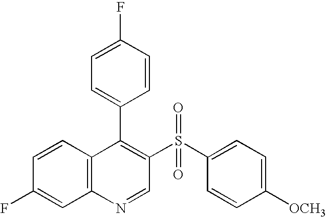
C12=C(C=CC(F)=C1)C(C1=CC=C(F)C=C1)=C(S(C1=CC=C([OCH3])C=C1)(=O)=O)C=N2
